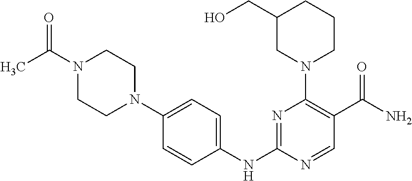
N1(C(C)=O)CCN(C2=CC=C(NC3=NC(N4CCCC(CO)C4)=C(C(N)=O)C=N3)C=C2)CC1
